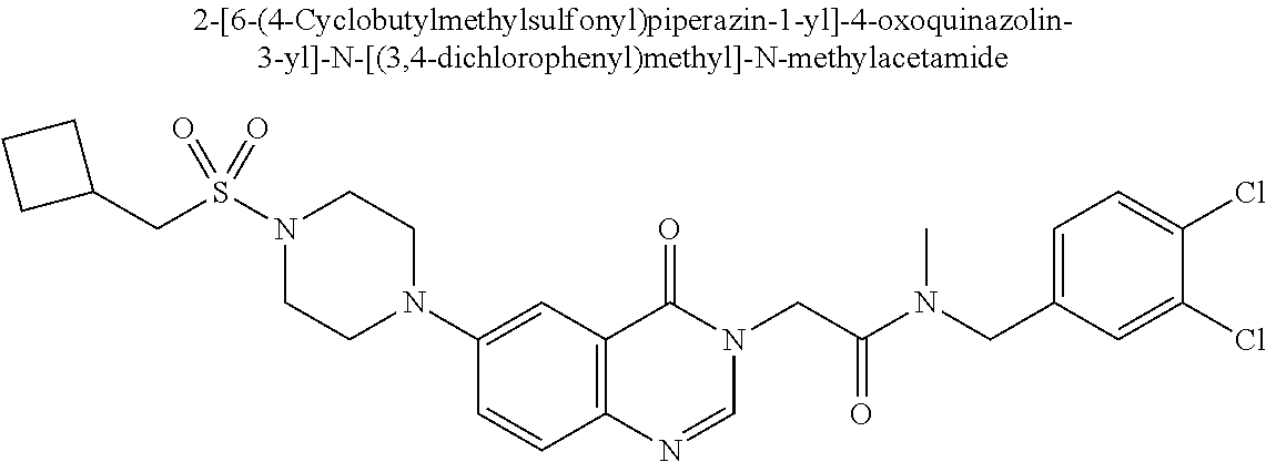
S(N1CCN(C2=CC3=C(C=C2)N=CN(CC(N(CC2=CC=C(Cl)C(Cl)=C2)C)=O)C3=O)CC1)(CC1CCC1)(=O)=O
